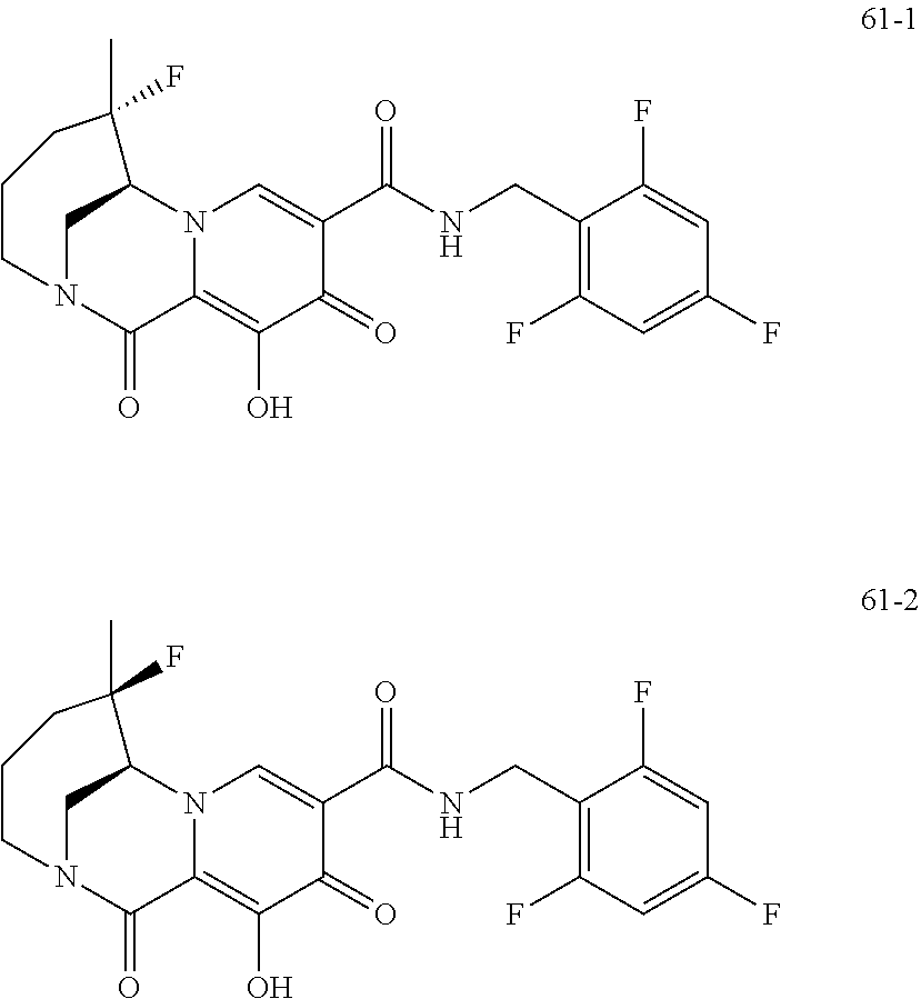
C1(CNC(C2=CN3C(=C(O)C2=O)C(=O)N2CC3C(C)(F)CCC2)=O)=C(F)C=C(F)C=C1F.C1(CNC(C2=CN3C(=C(O)C2=O)C(=O)N2CC3C(C)(F)CCC2)=O)=C(F)C=C(F)C=C1F
